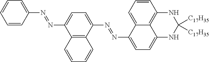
C1(N=NC2=CC=C(N=NC3=CC=C4C5=C(C=CC=C35)NC([C17H35])([C17H35])N4)C3=C2C=CC=C3)=CC=CC=C1
